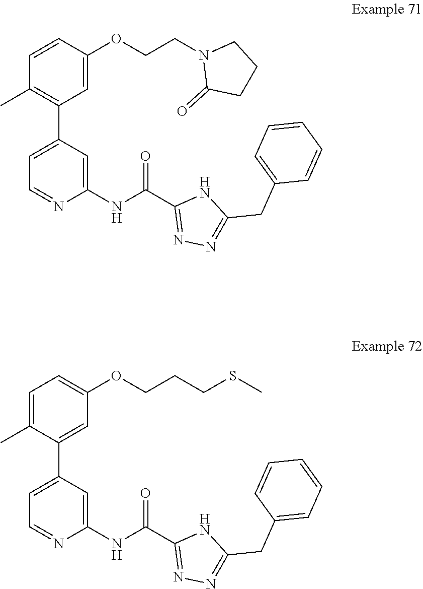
N1(CCOC2=CC(C3=CC=NC(NC(C4=NN=C(CC5=CC=CC=C5)N4)=O)=C3)=C(C)C=C2)C(=O)CCC1.C1=C(C2=CC(OCCCSC)=CC=C2C)C=C(NC(C2=NN=C(CC3=CC=CC=C3)N2)=O)N=C1
